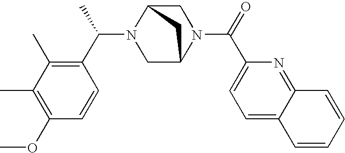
C1=C2C(=NC(C(N3CC4N(C(C5=C(C)C(C)=C(OC)C=C5)C)CC3C4)=O)=C1)C=CC=C2
